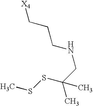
[X4]CCCNCC(C)(SSC)C
